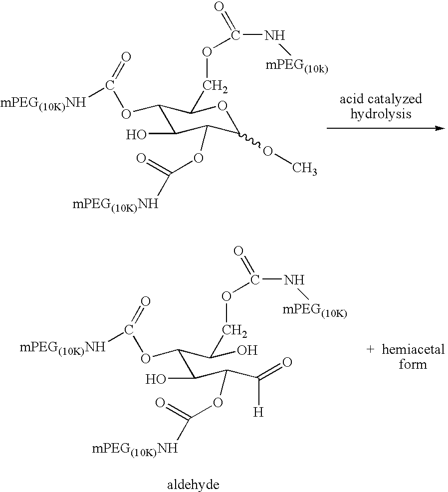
C1(O)C(OC(=O)[mPEG(10K)NH])C(OC)OC(COC(=O)N[mPEG(10k)])C1OC(=O)[mPEG(10K)NH].C(C(C(=O)[H])OC(=O)[mPEG(10K)NH])(O)C(C(O)COC(=O)N[mPEG(10K)])OC(=O)[mPEG(10K)NH]
